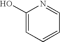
C1(O)=CC=CC=N1
